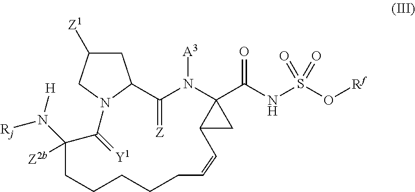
C1C([Z1])CN2C1C(=[Z])N([A3])C1(C(NS(O[Rf])(=O)=O)=O)C(C1)C=CCCCCCC([Z2b])(N([H])[Rj])C2=[Y1]
